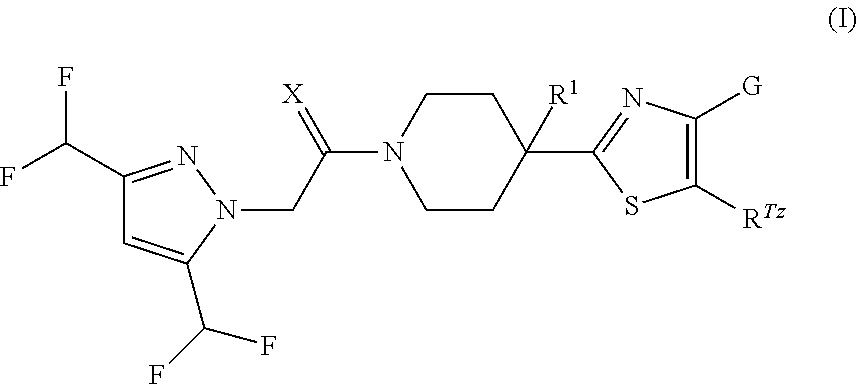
C1(C(F)F)=NN(CC(N2CCC(C3=NC([G])=C([RTz])S3)([R1])CC2)=[X])C(C(F)F)=C1
